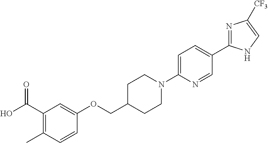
N1=C(C2=CC=C(N3CCC(COC4=CC(C(O)=O)=C(C)C=C4)CC3)N=C2)NC=C1[CF3]
